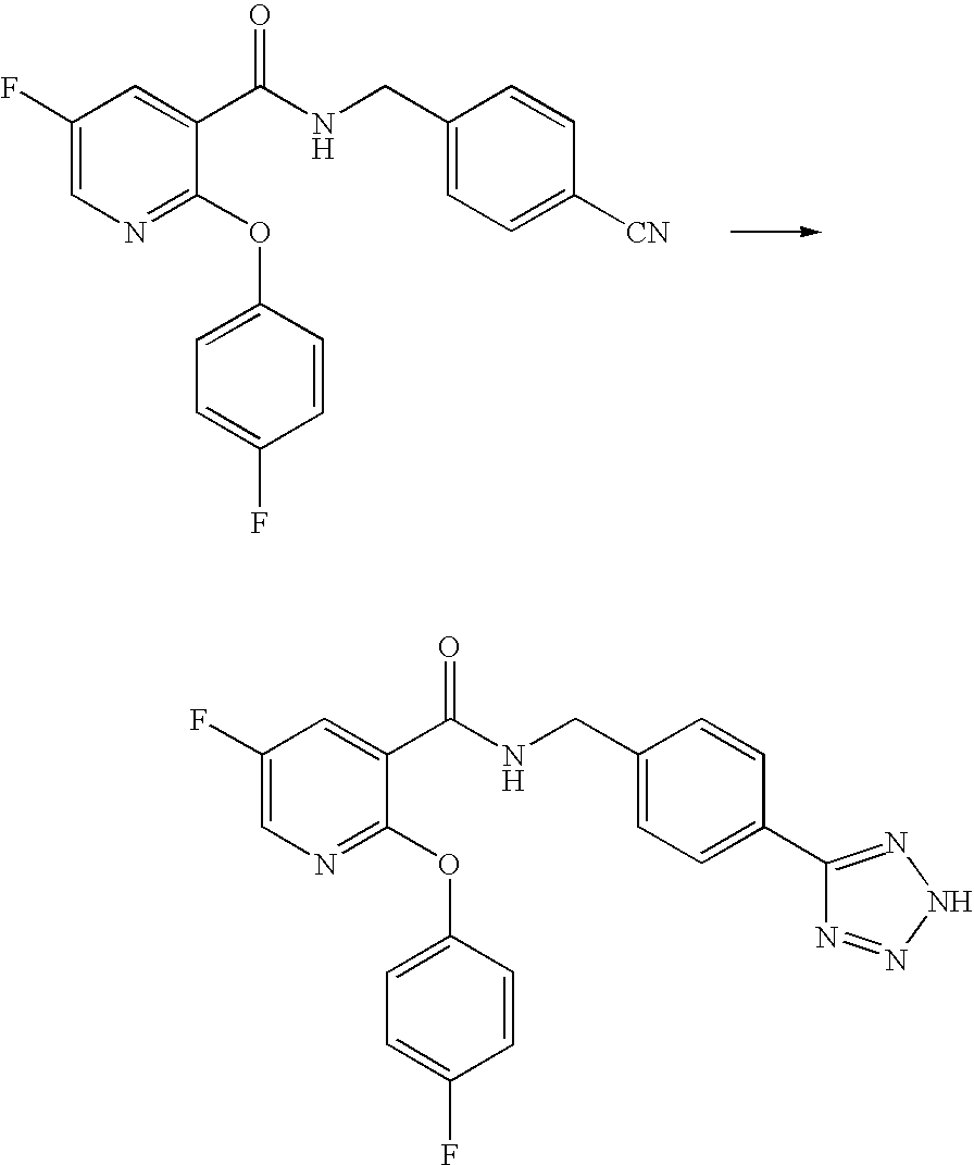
C1(F)=CN=C(OC2=CC=C(F)C=C2)C(C(NCC2=CC=C([CN])C=C2)=O)=C1.C1(F)=CN=C(OC2=CC=C(F)C=C2)C(C(NCC2=CC=C(C3=NNN=N3)C=C2)=O)=C1
